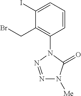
C1=CC=C(I)C(CBr)=C1N1N=NN([Me])C1=O
